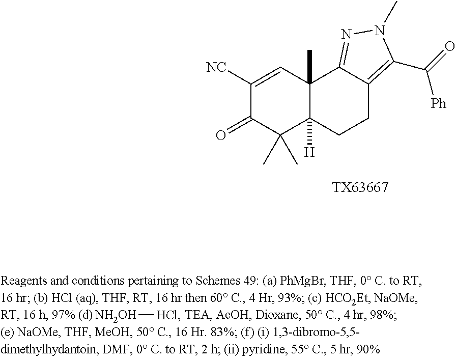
C1([NC])=CC2(C)C([H])(C(C)(C)C1=O)CCC1=C(C(=O)[Ph])N(C)N=C21.[TX63667].[NH2OH][HCl]
